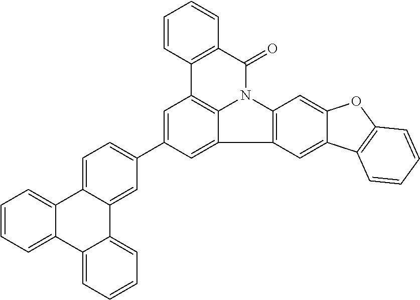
C1=CC=C2C(=C1)C1=CC=C(C3=CC4=C5C(=C3)C3=C(N5C(=O)C5=C4C=CC=C5)C=C4C(=C3)C3=C(O4)C=CC=C3)C=C1C1=CC=CC=C21
